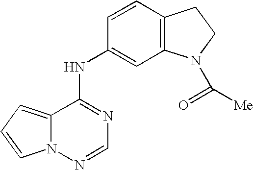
C12=CC=CN1N=CN=C2NC1=CC2=C(C=C1)CCN2C([Me])=O
